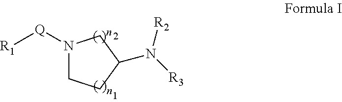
N1([Q][R1])CCC(N([R3])[R2])C1
